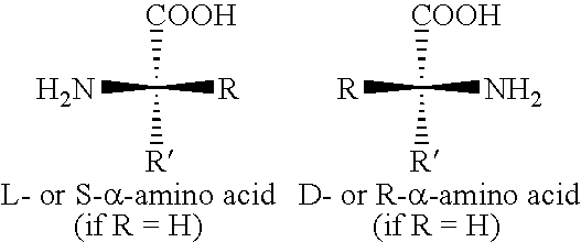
C([R])(N)([COOH])[R].C(N)([R])([COOH])[R]
